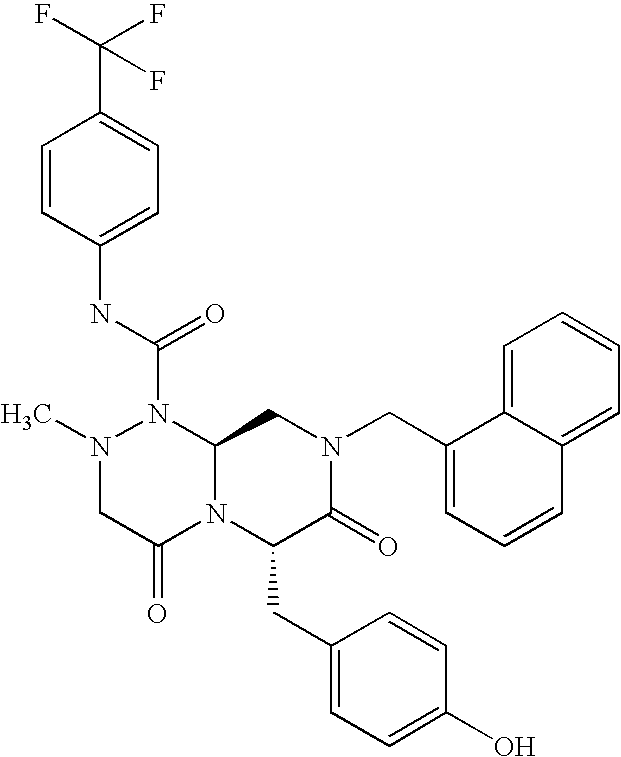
C1=CC(NC(N2N(C)CC(=O)N3C2CN(CC2=CC=CC4=CC=CC=C24)C(=O)C3CC2=CC=C(O)C=C2)=O)=CC=C1C(F)(F)F
